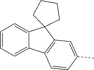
C1=CC=C2C(=C1)C1(C3=C2C=CC(C)=C3)CCCC1
